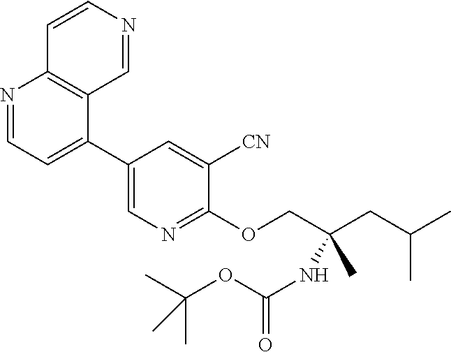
C1(C2=CC=NC3=C2C=NC=C3)=CN=C(OCC(CC(C)C)(C)NC(OC(C)(C)C)=O)C([CN])=C1
